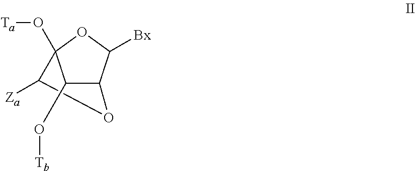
C12C([Bx])OC(O[Ta])(C([Za])O1)C2O[Tb]
